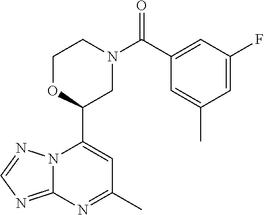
N12C(=NC=N1)N=C(C)C=C2C1CN(C(=O)C2=CC(F)=CC(C)=C2)CCO1
